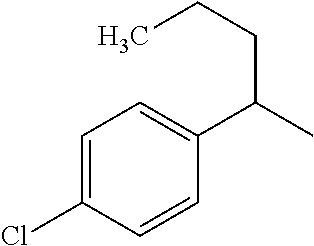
C1=C(Cl)C=CC(C(CCC)C)=C1
